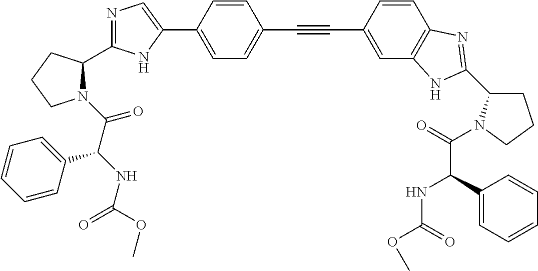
C1=C(C2=CN=C(C3N(C(C(NC(=O)OC)C4=CC=CC=C4)=O)CCC3)N2)C=CC(C#CC2=CC3=C(C=C2)N=C(C2CCCN2C(=O)C(C2=CC=CC=C2)NC(=O)OC)N3)=C1
